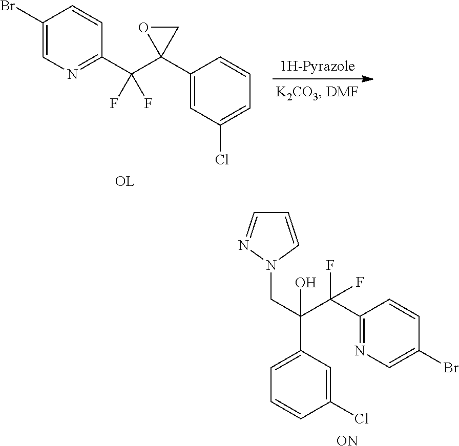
C1(Br)=CN=C(C(C2(C3=CC(Cl)=CC=C3)CO2)(F)F)C=C1.C1=CN(CC(C2=CC=CC(Cl)=C2)(C(C2=NC=C(Br)C=C2)(F)F)O)N=C1.[ON]
